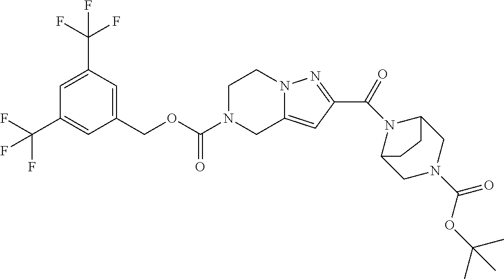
C1(COC(=O)N2CC3=CC(C(=O)N4C5CN(C(=O)OC(C)(C)C)CC4CC5)=NN3CC2)=CC(C(F)(F)F)=CC(C(F)(F)F)=C1
